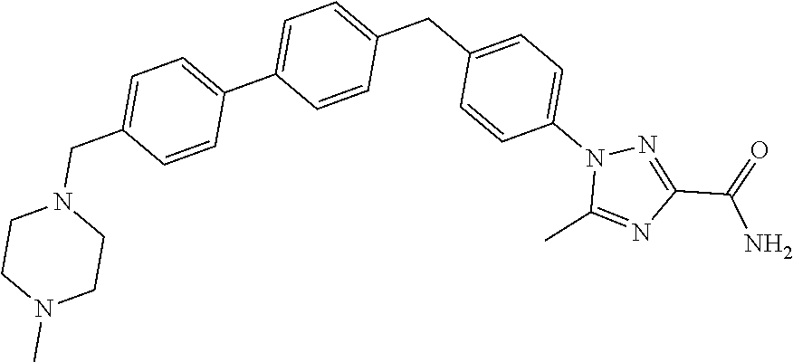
C1=CC(C2=CC=C(CN3CCN(C)CC3)C=C2)=CC=C1CC1=CC=C(N2C(C)=NC(C(N)=O)=N2)C=C1
